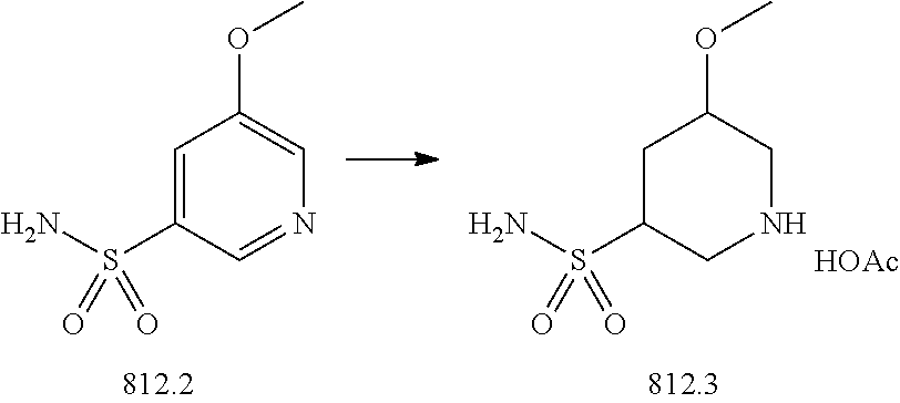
C1=C(S(N)(=O)=O)C=NC=C1OC.C1C(S(N)(=O)=O)CNCC1OC.[HOAc]
